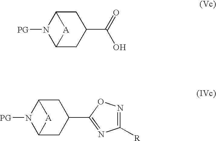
C1C2N([PG])C(CC1C(=O)O)[A]2.C1C2N([PG])C(CC1C1=NC([R])=NO1)[A]2
